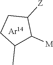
C1(C)C([M])C([Z])CC1
